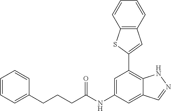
C12=C(C=CC=C1)C=C(C1=C3C(=CC(NC(=O)CCCC4=CC=CC=C4)=C1)C=NN3)S2
